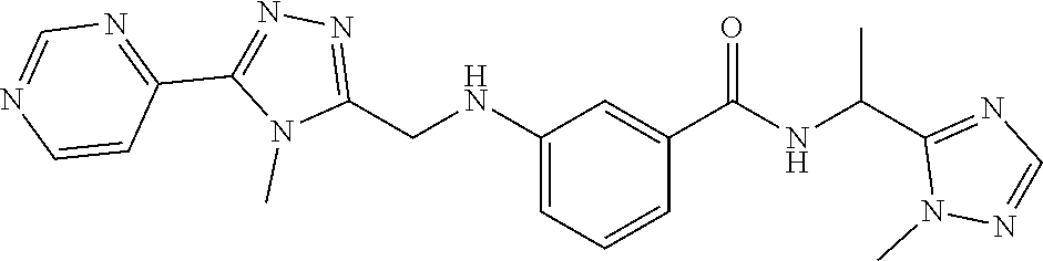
C(C1=NC=NN1C)(NC(C1=CC(NCC2=NN=C(C3=NC=NC=C3)N2C)=CC=C1)=O)C
